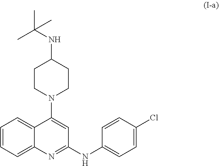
C1=CC=C2C(=C1)C(N1CCC(NC(C)(C)C)CC1)=CC(NC1=CC=C(Cl)C=C1)=N2
